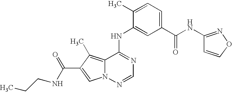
C12=C(C)C(C(NCCC)=O)=CN1N=CN=C2NC1=CC(C(NC2=NOC=C2)=O)=CC=C1C
